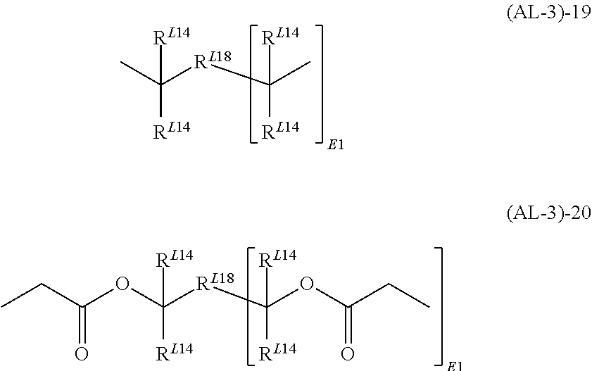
C([RL18]C(C)([RL14])[RL14])(C)([RL14])[RL14].CCC(OC([RL18]C(OC(CC)=O)([RL14])[RL14])([RL14])[RL14])=O
